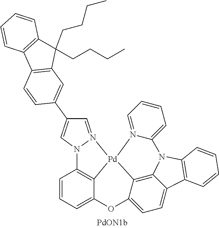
C1=N2N(C=C1C1=CC3=C(C=C1)C1=C(C3(CCCC)CCCC)C=CC=C1)C1=C3C(=CC=C1)OC1=CC=C4C5=C1[Pd]23N1=CC=CC=C1N5C1=C4C=CC=C1
